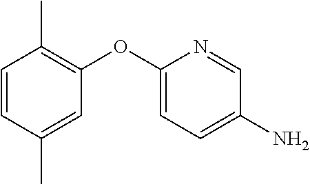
C1=C(OC2=C(C)C=CC(C)=C2)N=CC(N)=C1
